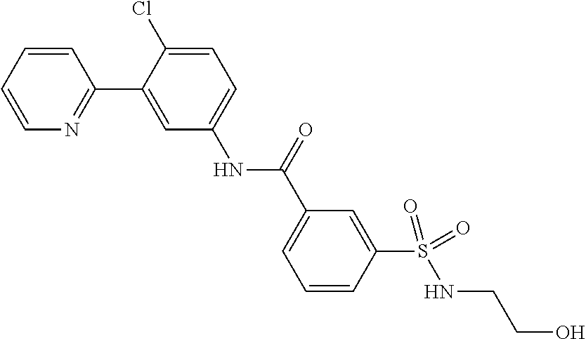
C1=CC=CN=C1C1=CC(NC(C2=CC=CC(S(=O)(NCCO)=O)=C2)=O)=CC=C1Cl
